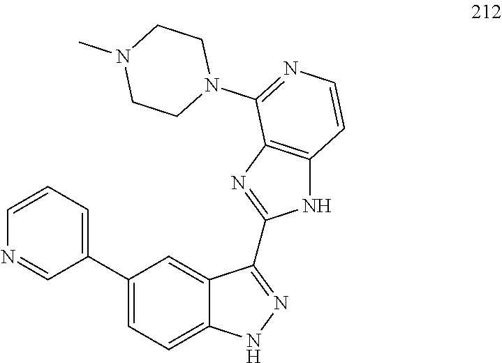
C1=CC=C(C2=CC=C3C(=C2)C(C2=NC4=C(N2)C=CN=C4N2CCN(C)CC2)=NN3)C=N1
